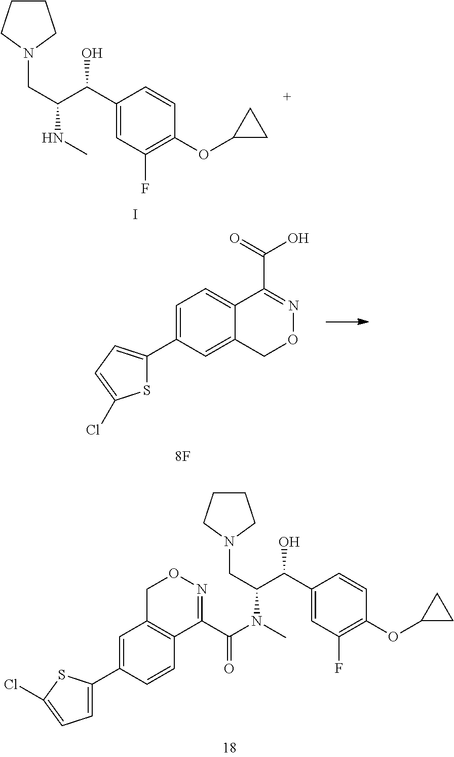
C1=C(C2=CC=C(Cl)S2)C=C2C(=C1)C(C(O)=O)=NOC2.I.C1(C(C(CN2CCCC2)NC)O)=CC(F)=C(OC2CC2)C=C1.C1(C(C(CN2CCCC2)N(C(C2=NOCC3=C2C=CC(C2=CC=C(Cl)S2)=C3)=O)C)O)=CC(F)=C(OC2CC2)C=C1
